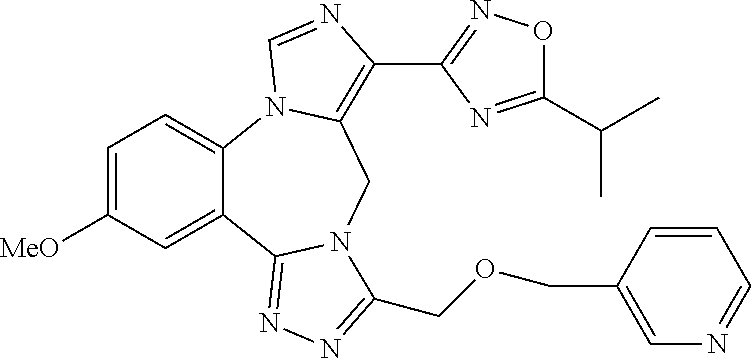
C1=C([MeO])C=C2C(=C1)N1C(=C(C3=NOC(C(C)C)=N3)N=C1)CN1C2=NN=C1COCC1=CN=CC=C1
